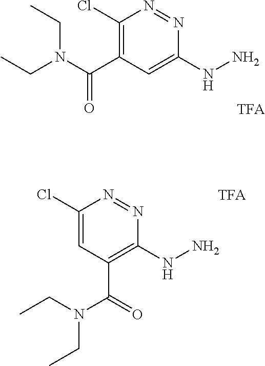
C1(Cl)=C(C(N(CC)CC)=O)C=C(NN)N=N1.C1(Cl)=CC(C(N(CC)CC)=O)=C(NN)N=N1
